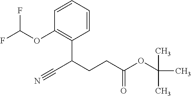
C1=CC=CC(C(CCC(OC(C)(C)C)=O)C#N)=C1OC(F)F
